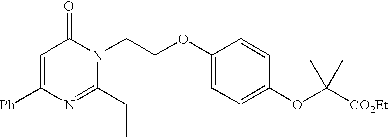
C1(CC)=NC([Ph])=CC(=O)N1CCOC1=CC=C(OC([CO2Et])(C)C)C=C1
